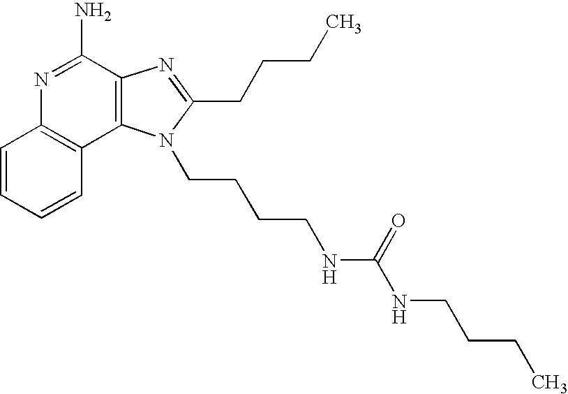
C1=CC=CC2=C1N=C(N)C1=C2N(CCCCNC(NCCCC)=O)C(CCCC)=N1
